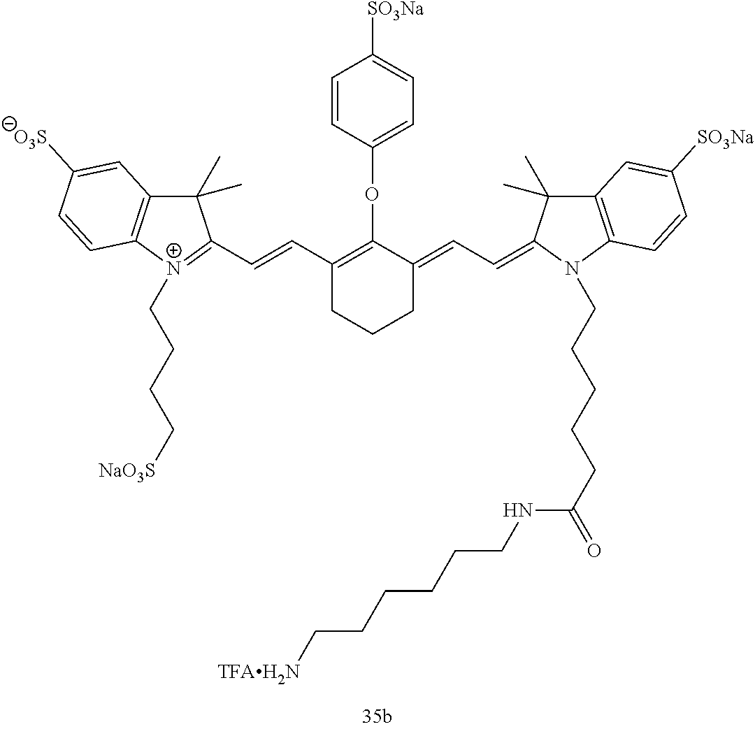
C1=CC(OC2=C(C=CC3=[N+](CCCC[NaO3S])C4=C(C3(C)C)C=C([O3S])C=C4)CCCC2=CC=C2C(C)(C)C3=C(N2CCCCCC(=O)NCCCCCC[TFAH2N])C=CC([SO3Na])=C3)=CC=C1[SO3Na]
